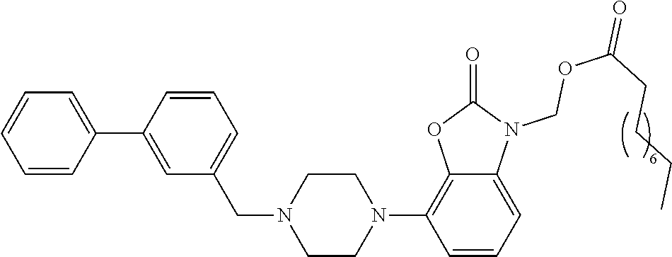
C1=CC=CC(C2=CC(CN3CCN(C4=C5C(=CC=C4)N(COC(=O)CCCC)C(=O)O5)CC3)=CC=C2)=C1
